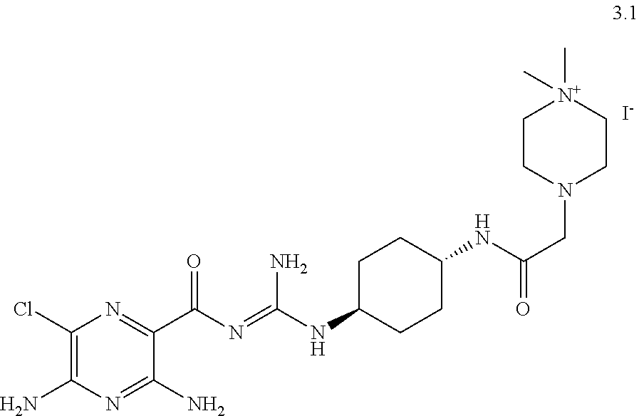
C(NC1CCC(NC(=O)CN2CC[N+](C)(C)CC2)CC1)(=NC(C1=NC(Cl)=C(N)N=C1N)=O)N.[I-]
